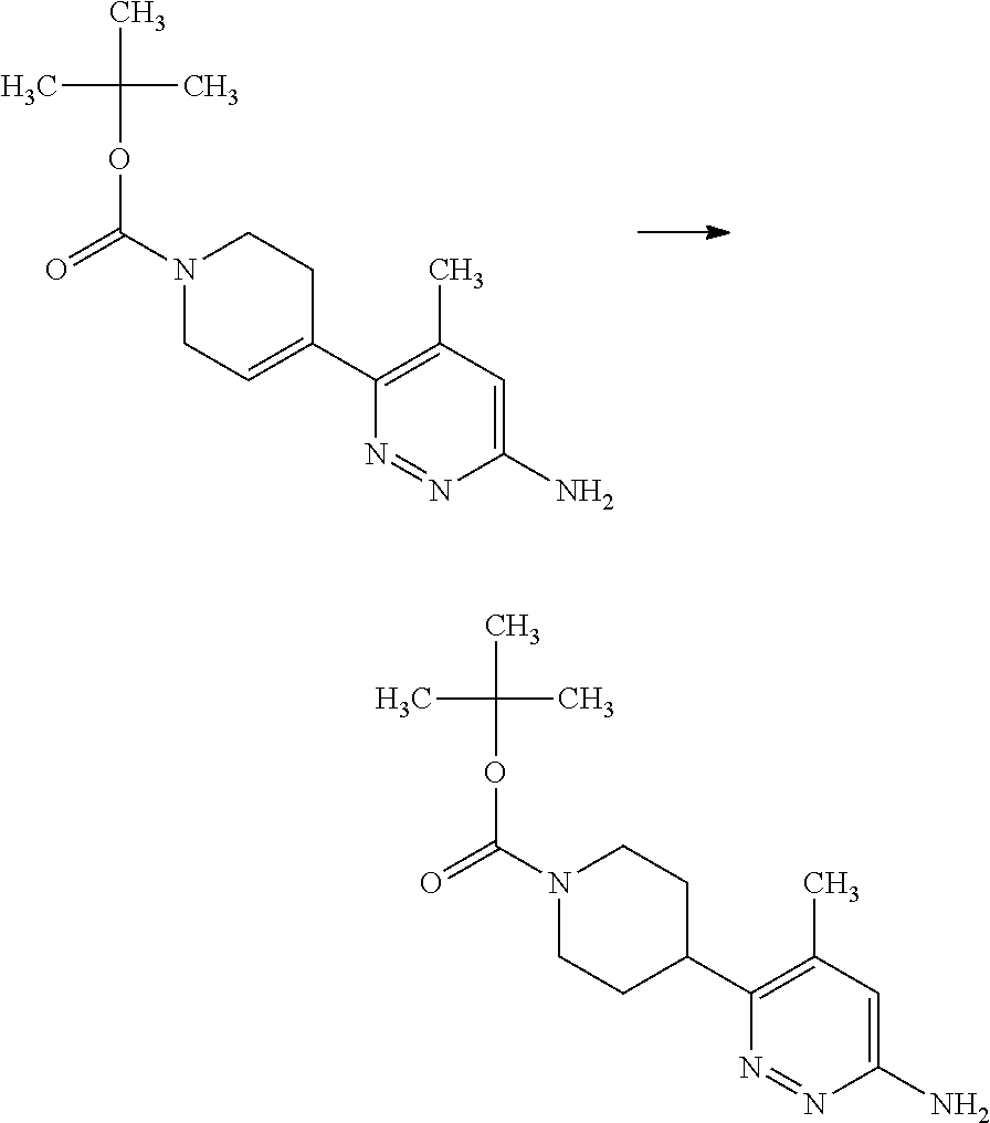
N1(C(=O)OC(C)(C)C)CCC(C2=C(C)C=C(N)N=N2)CC1.N1(C(=O)OC(C)(C)C)CC=C(C2=C(C)C=C(N)N=N2)CC1
